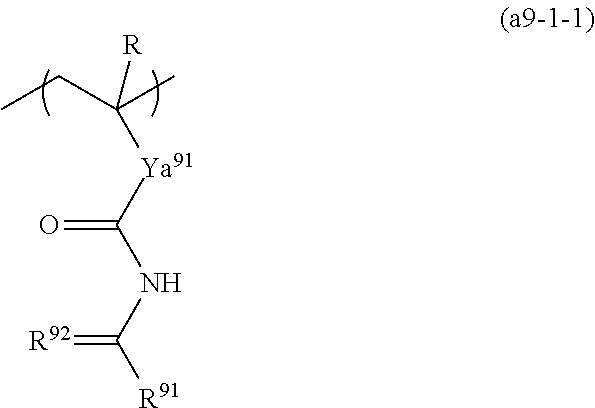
C([Ya91]C(NC([R91])=[R92])=O)(C)(CC)[R]
